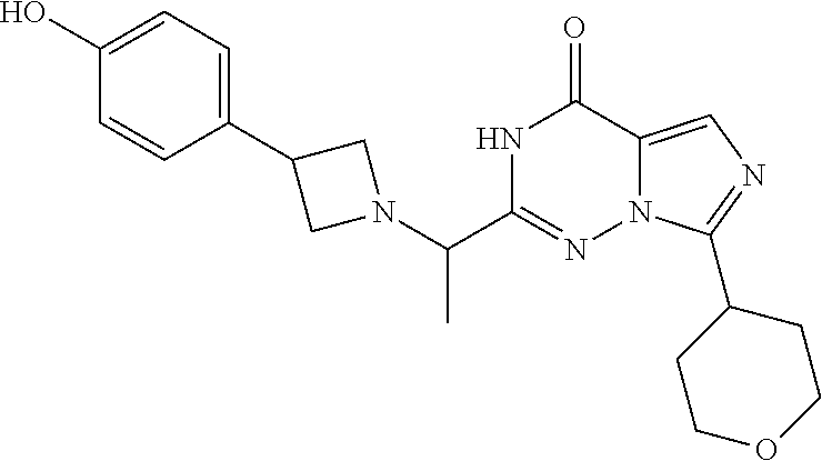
N1C(C(N2CC(C3=CC=C(O)C=C3)C2)C)=NN2C(=CN=C2C2CCOCC2)C1=O
